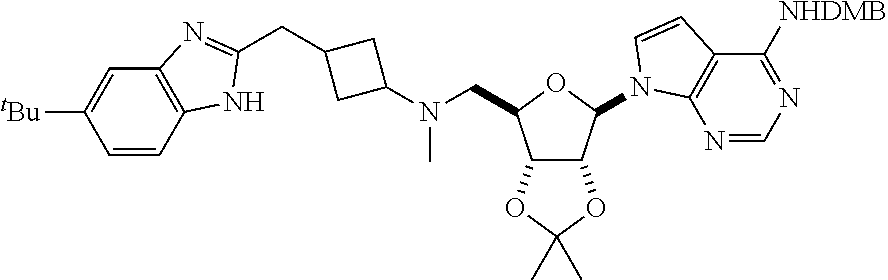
C12C(C(N3C4=C(C([NHDMB])=NC=N4)C=C3)OC1CN(C1CC(CC3=NC4=C(C=CC([tBu])=C4)N3)C1)C)OC(C)(C)O2
